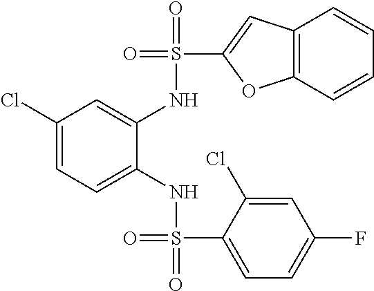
C1(Cl)=CC=C(NS(=O)(=O)C2=CC=C(F)C=C2Cl)C(NS(=O)(C2=CC3=C(O2)C=CC=C3)=O)=C1
